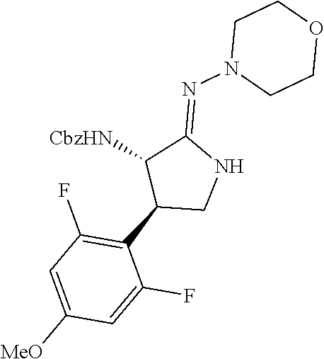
C1(C2CNC(=NN3CCOCC3)C2[CbzHN])=C(F)C=C([MeO])C=C1F
